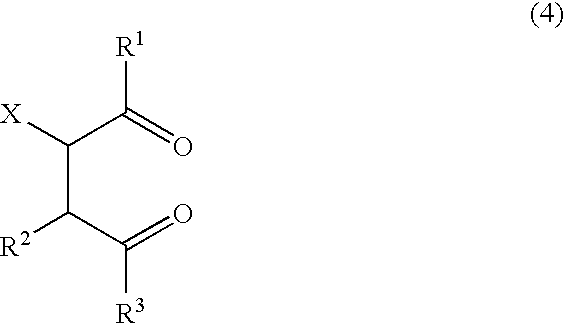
C(=O)(C(C(C(=O)[R1])[X])[R2])[R3]
